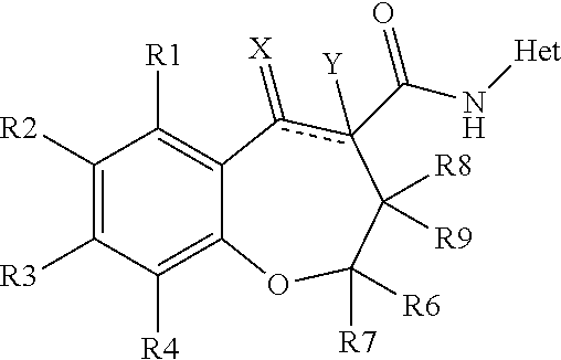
C1([R2])=C([R3])C([R4])=C2C(=C1[R1])c(=[X])c([Y])(C(N[Het])=O)C([R9])([R8])C([R7])([R6])O2
